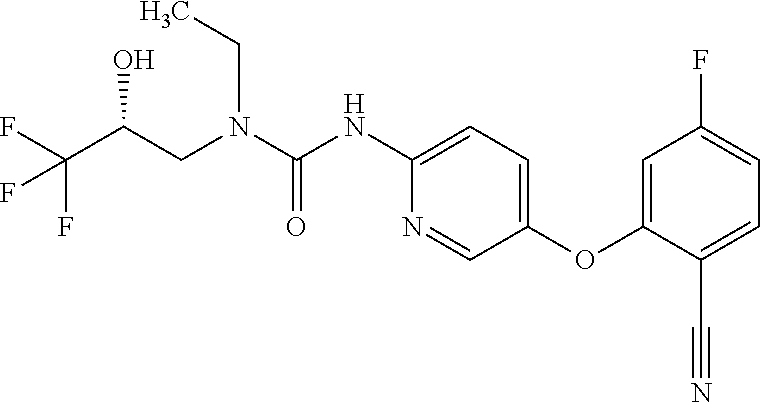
C1(NC(N(CC(C(F)(F)F)O)CC)=O)=CC=C(OC2=CC(F)=CC=C2C#N)C=N1
